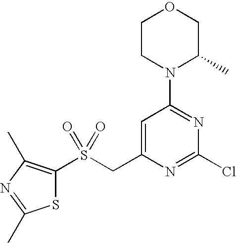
C1CN(C2=NC(Cl)=NC(CS(=O)(=O)C3=C(C)N=C(C)S3)=C2)C(C)CO1
